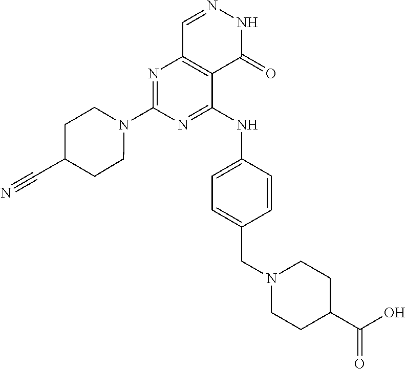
N1=C(NC2=CC=C(CN3CCC(C(O)=O)CC3)C=C2)C2=C(N=C1N1CCC(C#N)CC1)C=NNC2=O
